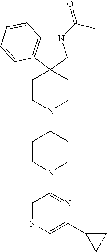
N1(C2CCN(C3=NC(C4CC4)=CN=C3)CC2)CCC2(CC1)C1=C(N(C(C)=O)C2)C=CC=C1
